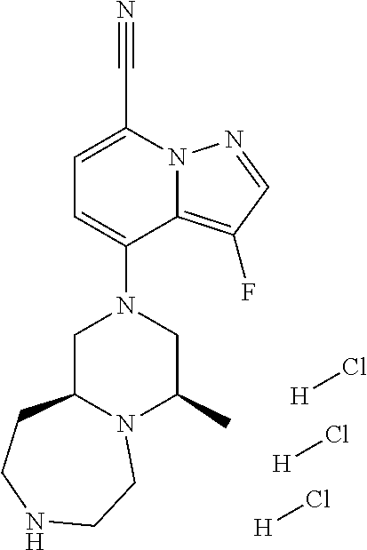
[H]Cl.[H]Cl.[H]Cl.C12=C(F)C=NN1C(C#N)=CC=C2N1CC2N(C(C)C1)CCNCC2
